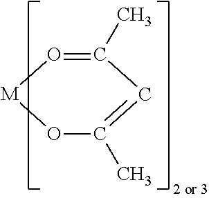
C1(C)=O[M]OC(C)=C1
